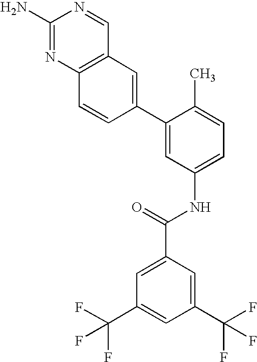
C1(N)=NC2=C(C=N1)C=C(C1=CC(NC(C3=CC(C(F)(F)F)=CC(C(F)(F)F)=C3)=O)=CC=C1C)C=C2
